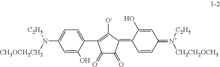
C1=C(O)C(C2=C([O-])C(=C3C=CC(=[N+]([C2H5])[CH2CH2OCH3])C=C3O)C(=O)C2=O)=CC=C1N([CH3OCH2CH2])[C2H5]
